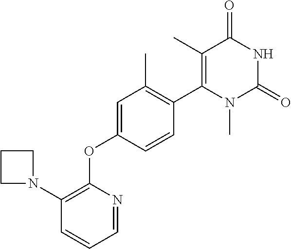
C1(N2CCC2)=C(OC2=CC(C)=C(C3=C(C)C(=O)NC(=O)N3C)C=C2)N=CC=C1
